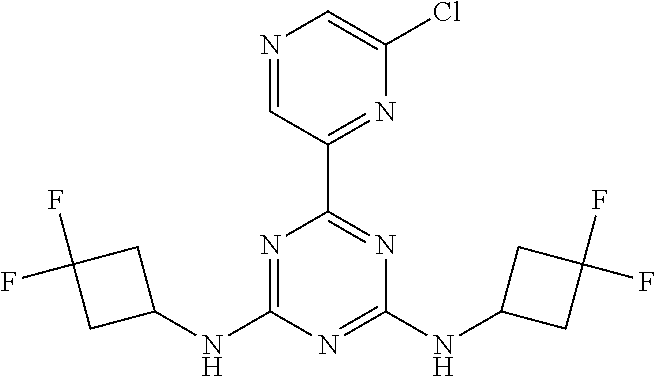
N1=C(NC2CC(F)(F)C2)N=C(NC2CC(F)(F)C2)N=C1C1=NC(Cl)=CN=C1
